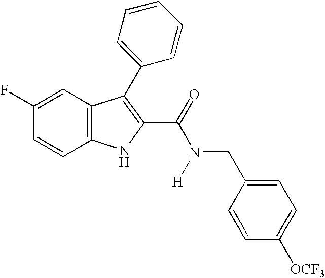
C1=C(F)C=CC2=C1C(C1=CC=CC=C1)=C(C(N(CC1=CC=C([OCF3])C=C1)[H])=O)N2
